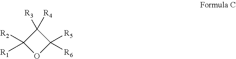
C1([R2])([R1])OC([R5])([R6])C1([R4])[R3]
